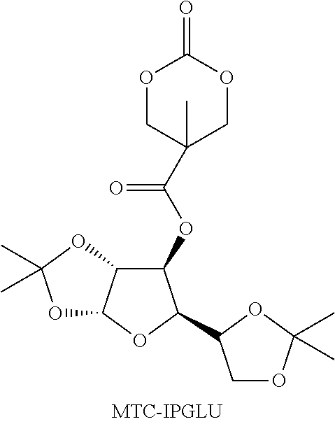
O1CC(C)(C(=O)OC2C3C(OC2C2COC(C)(C)O2)OC(C)(C)O3)COC1=O
